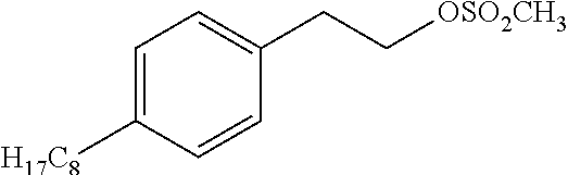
[OSO2CH3]CCC1=CC=C([H17C8])C=C1
